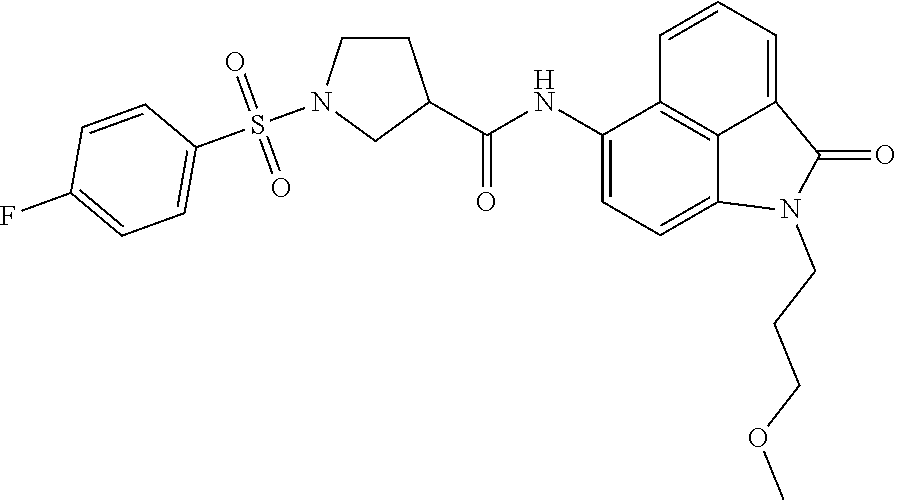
C1(NC(=O)C2CCN(S(C3=CC=C(F)C=C3)(=O)=O)C2)=CC=C2C3=C1C=CC=C3C(=O)N2CCCOC
